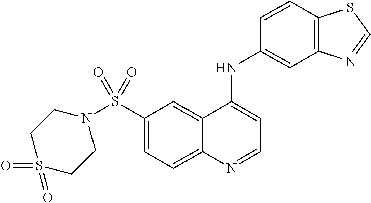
N1(S(C2=CC=C3C(=C2)C(NC2=CC4=C(C=C2)SC=N4)=CC=N3)(=O)=O)CCS(=O)(=O)CC1
